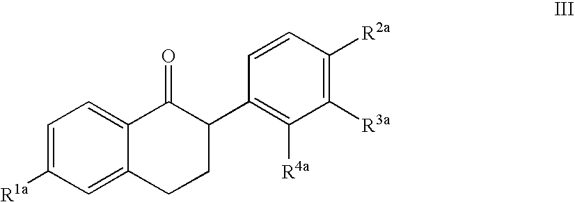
C1=C([R1a])C=C2C(=C1)C(=O)C(C1=C([R4a])C([R3a])=C([R2a])C=C1)CC2
